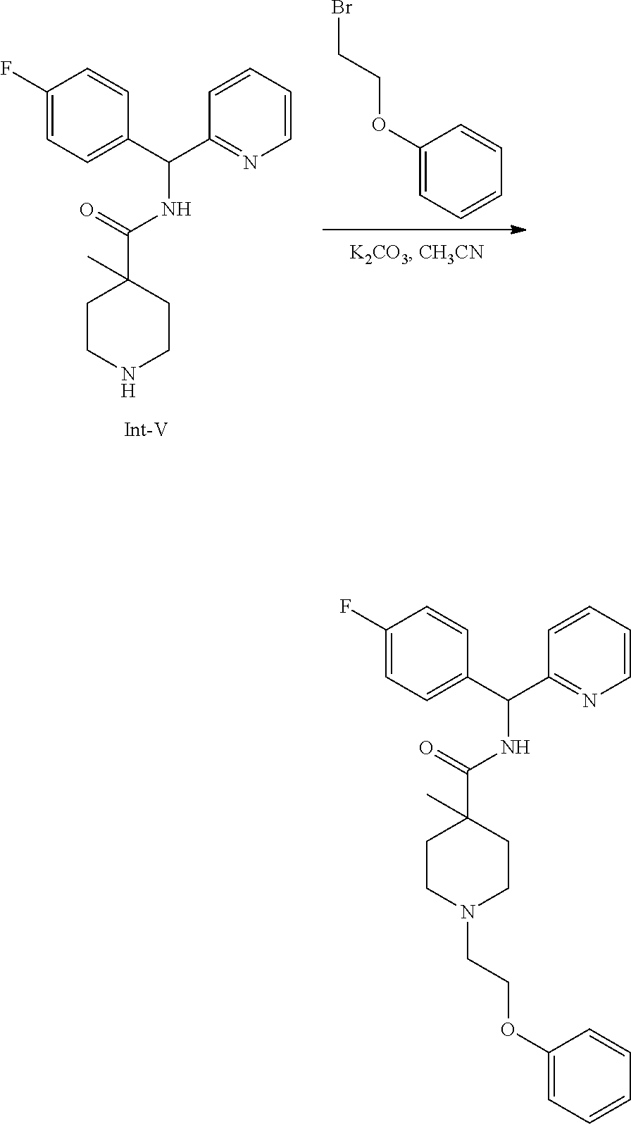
C1(OCCBr)=CC=CC=C1.C1CNCCC1(C(NC(C1=CC=C(F)C=C1)C1=NC=CC=C1)=O)C.C1CN(CCOC2=CC=CC=C2)CCC1(C(NC(C1=CC=C(F)C=C1)C1=NC=CC=C1)=O)C
